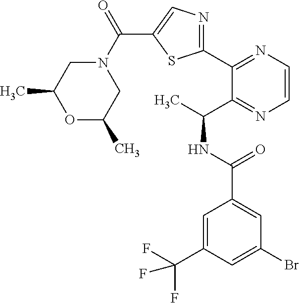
C1(C2=NC=CN=C2C(C)NC(C2=CC(Br)=CC(C(F)(F)F)=C2)=O)=NC=C(C(N2CC(C)OC(C)C2)=O)S1
